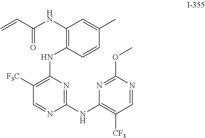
C1([F3C])=C(NC2=C(NC(C=C)=O)C=C(C)C=C2)N=C(NC2=C([CF3])C=NC(OC)=N2)N=C1
